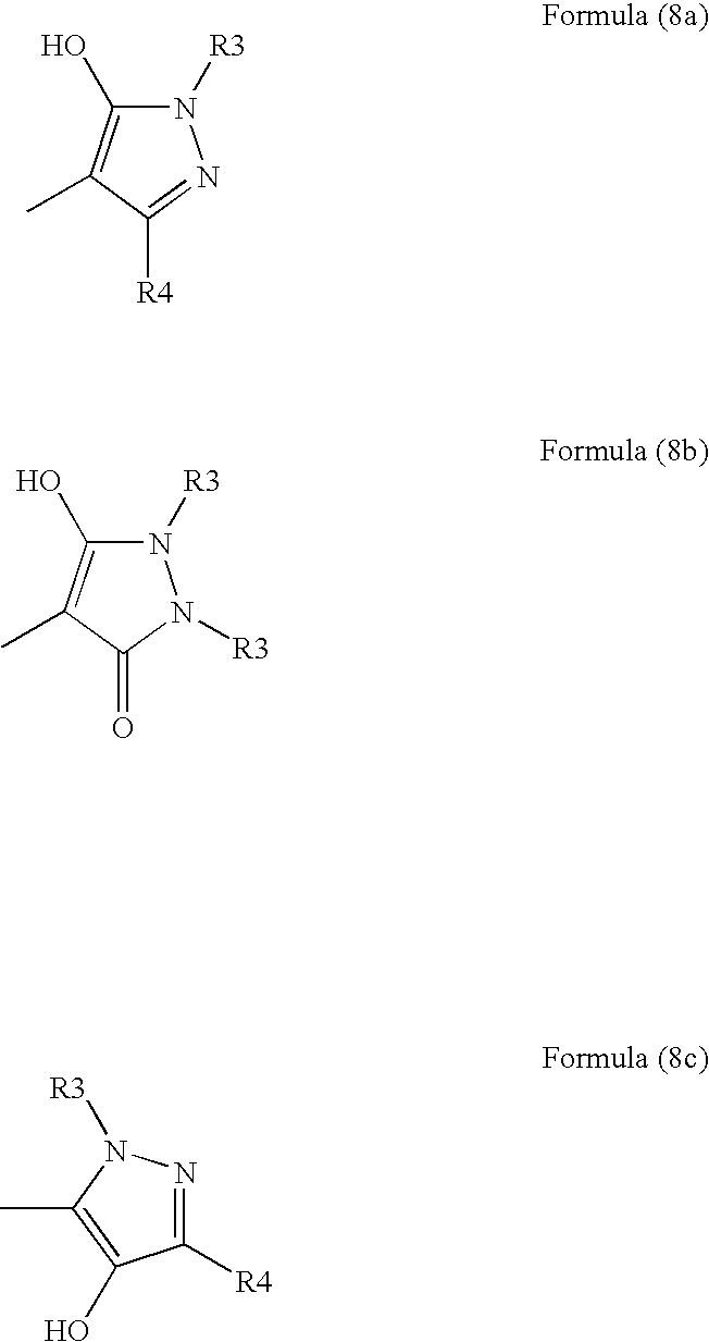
N1([R3])C(O)=C(C)C([R4])=N1.N1([R3])C(O)=C(C)C(=O)N1[R3].C1([R4])=NN([R3])C(C)=C1O
